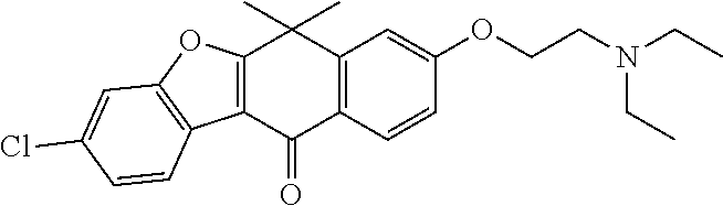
C12=C(C(C)(C)C3=C(C1=O)C=CC(OCCN(CC)CC)=C3)OC1=C2C=CC(Cl)=C1
